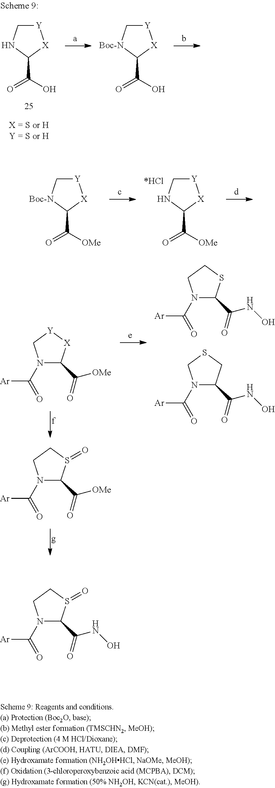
[Y]1C[Boc-N]C(C(=O)[OMe])[X]1.[Y]1CNC(C(=O)[OMe])[X]1.N1(C(=O)[Ar])C(C(=O)[OMe])[X][Y]C1.N1(C(=O)[Ar])C(C(=O)[OMe])S(=O)CC1.N1(C(=O)[Ar])C(C(=O)NO)SCC1.N1(C(=O)[Ar])C(C(=O)NO)CSC1.[Y]1C[Boc-N]C(C(=O)O)[X]1.[Y]1CNC(C(=O)O)[X]1.N1(C(=O)[Ar])C(C(=O)NO)S(=O)CC1
